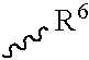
C[R6]
